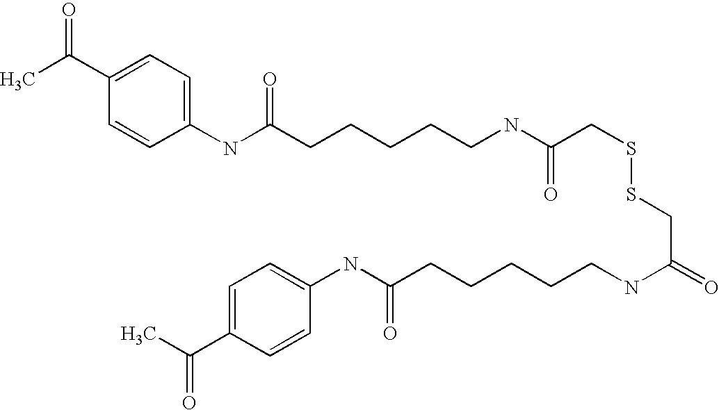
C1(C(C)=O)=CC=C(NC(CCCCCNC(CSSCC(=O)NCCCCCC(NC2=CC=C(C(C)=O)C=C2)=O)=O)=O)C=C1
